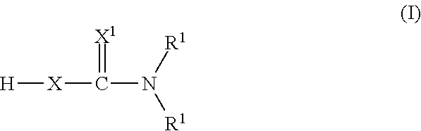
[H][X]C(N([R1])[R1])=[X1]
